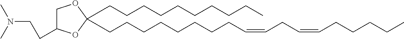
N(C)(C)CCC1COC(CCCCCCCCC=CCC=CCCCCC)(CCCCCCCCCC)O1
